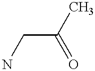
C(C(=O)C)N
